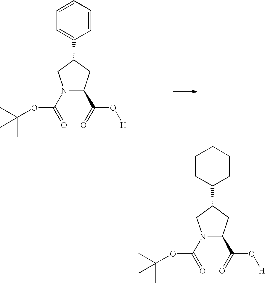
N1(C(OC(C)(C)C)=O)C(C(O[H])=O)CC(C2=CC=CC=C2)C1.N1(C(OC(C)(C)C)=O)C(C(O[H])=O)CC(C2CCCCC2)C1
